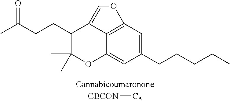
C12=C3C=C(CCCCC)C=C1OC(C)(C)C(CCC(C)=O)C2=CO3.[CBCON][C5]
